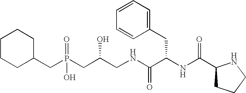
C1CCC(CP(CC(CNC(=O)C(CC2=CC=CC=C2)NC(=O)C2CCCN2)O)(O)=O)CC1
